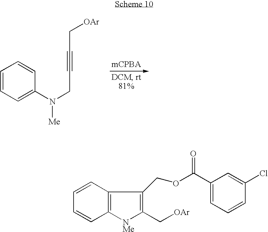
C1=CC=C(N(CC#CC[OAr])[Me])C=C1.C1=CC2=C(C=C1)[NMe]C(C[OAr])=C2COC(C1=CC=CC(Cl)=C1)=O
